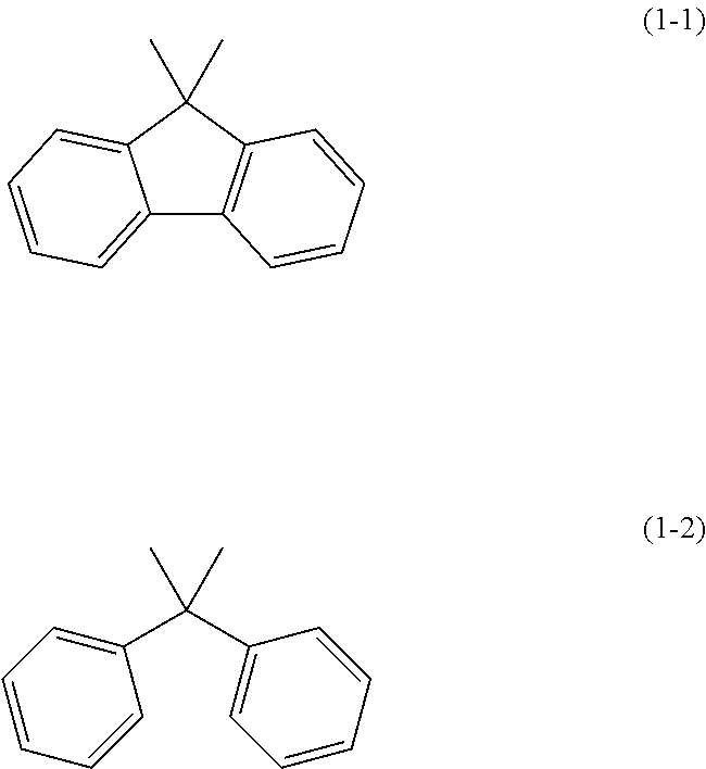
C12=CC=CC=C1C(C)(C)C1=C2C=CC=C1.C1=C(C(C2=CC=CC=C2)(C)C)C=CC=C1
